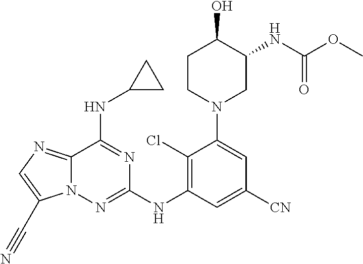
OC1CCN(C2=CC([CN])=CC(NC3=NN4C(=NC=C4C#N)C(NC4CC4)=N3)=C2Cl)CC1NC(OC)=O
